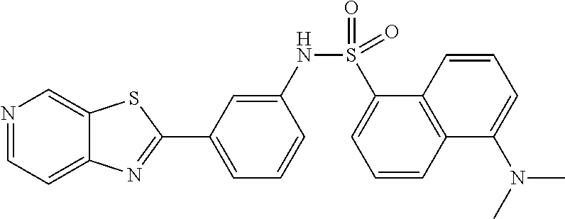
N1=CC=C2C(=C1)SC(C1=CC=CC(NS(=O)(C3=CC=CC4=C3C=CC=C4N(C)C)=O)=C1)=N2
